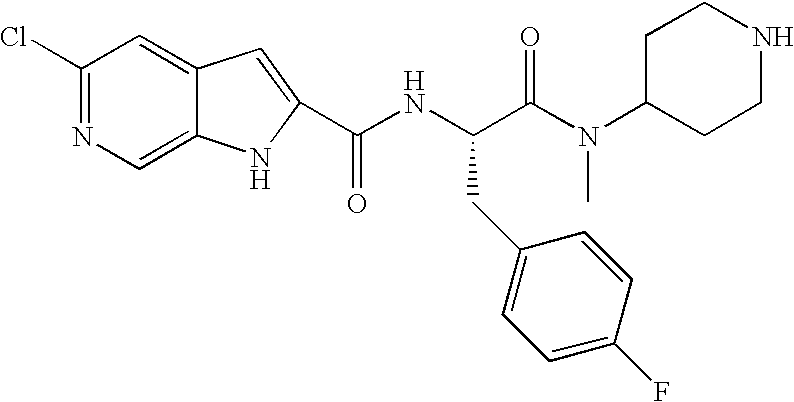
C1(Cl)=NC=C2C(=C1)C=C(C(NC(C(=O)N(C1CCNCC1)C)CC1=CC=C(F)C=C1)=O)N2
